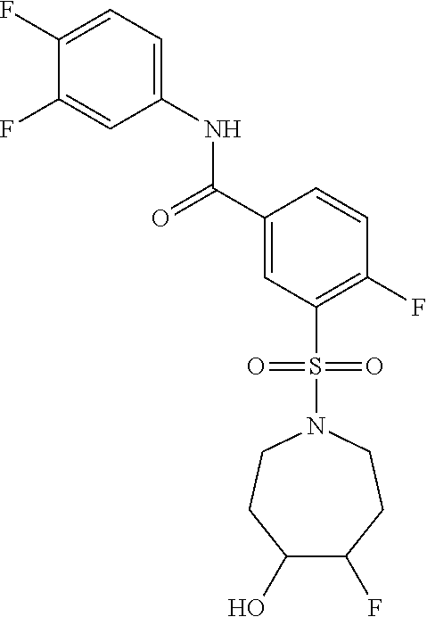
C1(F)=CC=C(NC(=O)C2=CC(S(=O)(=O)N3CCC(O)C(F)CC3)=C(F)C=C2)C=C1F
